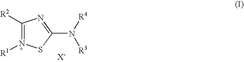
C1([R2])=N([R1])SC(N([R4])[R3])=N1
